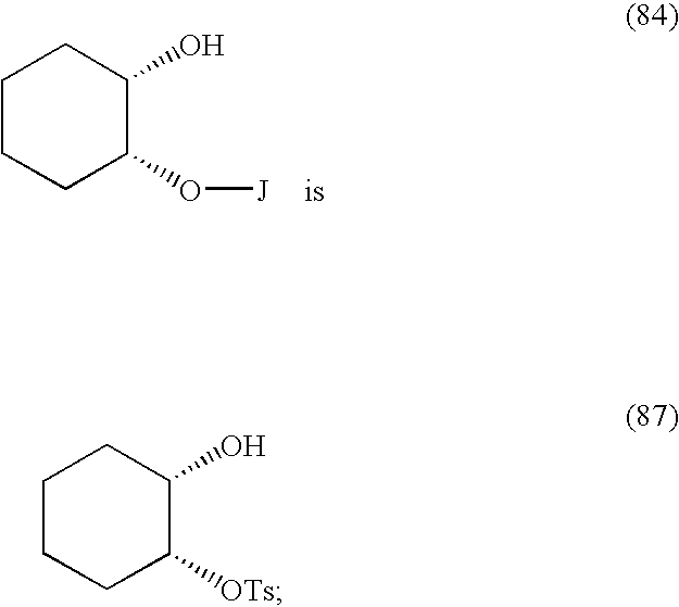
C1CCC(O[J])C(O)C1.C1CCC([OTs])C(O)C1
